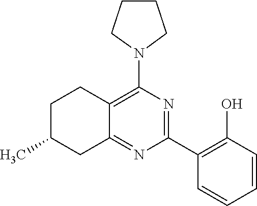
C1(C2=C(O)C=CC=C2)=NC(N2CCCC2)=C2C(=N1)CC(C)CC2
